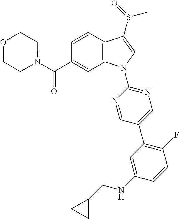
C(C1=CC2=C(C=C1)C(S(C)=O)=CN2C1=NC=C(C2=C(F)C=CC(NCC3CC3)=C2)C=N1)(=O)N1CCOCC1
